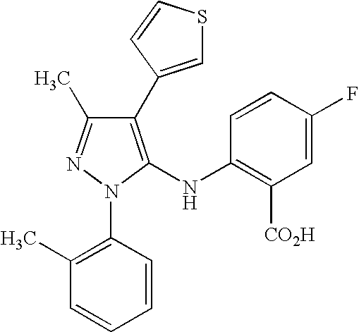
C1(C2=CSC=C2)=C(NC2=C([CO2H])C=C(F)C=C2)N(C2=C(C)C=CC=C2)N=C1C
